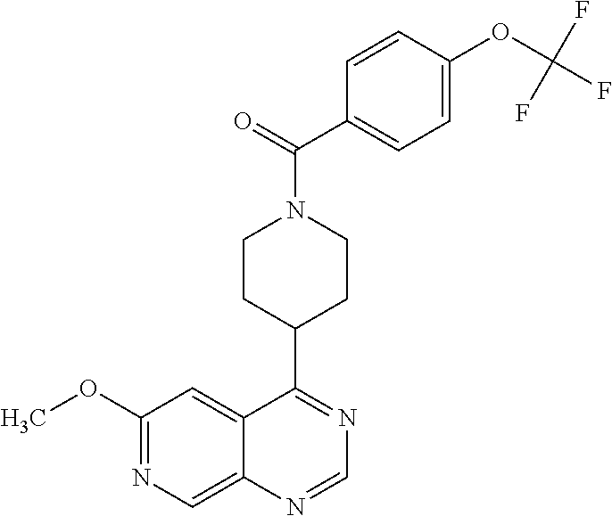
C1(OC)=NC=C2C(=C1)C(C1CCN(C(=O)C3=CC=C(OC(F)(F)F)C=C3)CC1)=NC=N2
